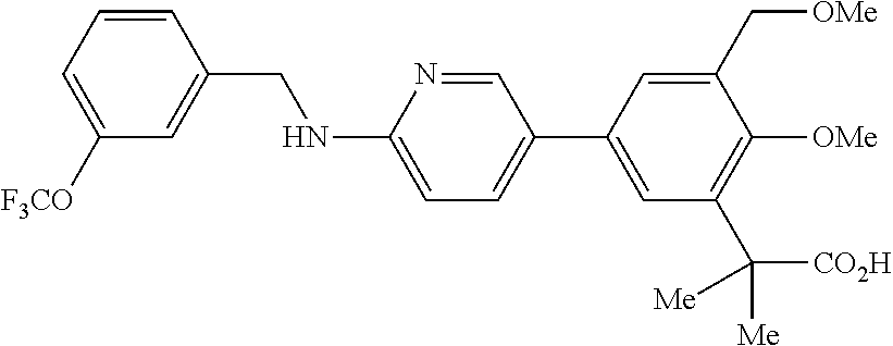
C1=CC(CNC2=CC=C(C3=CC(C([CO2H])([Me])[Me])=C([OMe])C(C[OMe])=C3)C=N2)=CC([F3CO])=C1
